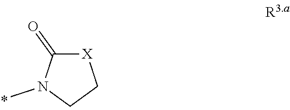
[X]1C(=O)N(C)CC1
